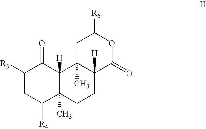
C1([R3])CC([R4])C2(C)C([H])(C1=O)C1(C)C([H])(CC2)C(=O)OC([R6])C1
